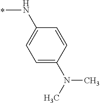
N(C1=CC=C(N(C)C)C=C1)C
